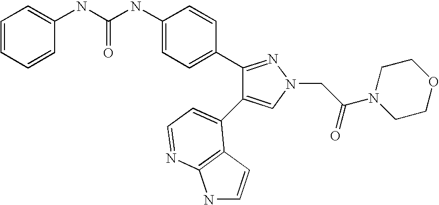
C(NC1=CC=C(C2=NN(CC(N3CCOCC3)=O)C=C2C2=CC=NC3=C2C=CN3)C=C1)(=O)NC1=CC=CC=C1
